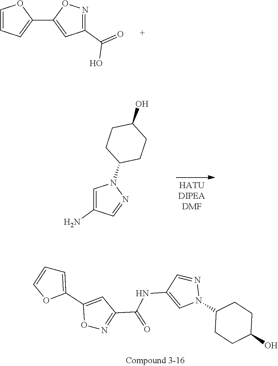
C1=CC=C(C2=CC(C(=O)O)=NO2)O1.C1=C(N)C=NN1C1CCC(O)CC1.C1=C(C2=CC(C(=O)NC3=CN(C4CCC(O)CC4)N=C3)=NO2)OC=C1
